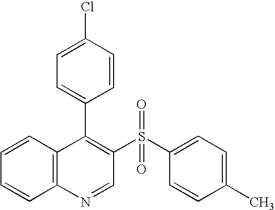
C12=C(C=CC=C1)C(C1=CC=C(Cl)C=C1)=C(S(C1=CC=C(C)C=C1)(=O)=O)C=N2
